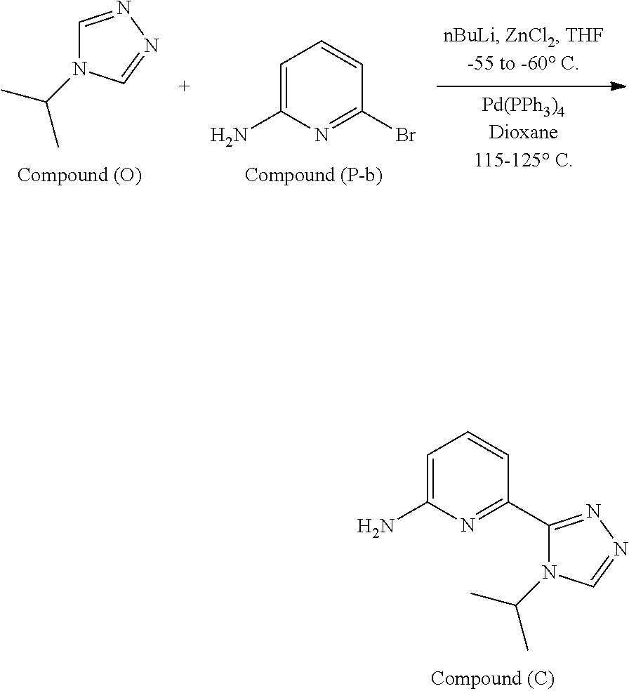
C1=C(N)N=C(C2=NN=CN2C(C)C)C=C1.C1=NN=CN1C(C)C.C1=CC=C(N)N=C1Br
